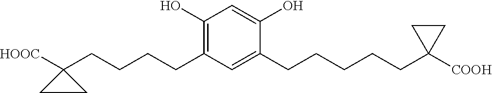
C(CCCC1([HOOC])CC1)C1=C(O)C=C(O)C(CCCCCC2([COOH])CC2)=C1
